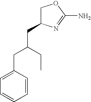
C1C(CC(CC2=CC=CC=C2)CC)N=C(N)O1
